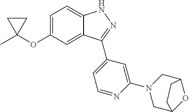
C1=C(OC2(C)CC2)C=C2C(=C1)NN=C2C1=CC=NC(N2CC3OC(C2)CC3)=C1
